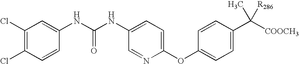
N(C1=CC(Cl)=C(Cl)C=C1)C(NC1=CC=C(OC2=CC=C(C([COOCH3])(C)[R286])C=C2)N=C1)=O
